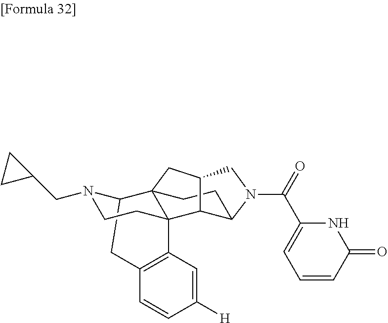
C12CC3=C(C4(CCN1CC1CC1)C21CCC2C4C(CN2C(C2=CC=CC(=O)N2)=O)C1)C=C([H])C=C3
